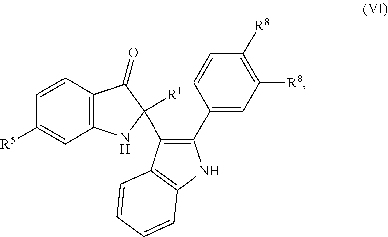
C12=C(C=CC([R5])=C1)C(=O)C([R1])(C1=C(C3=CC([R8])=C([R8])C=C3)NC3=C1C=CC=C3)N2
